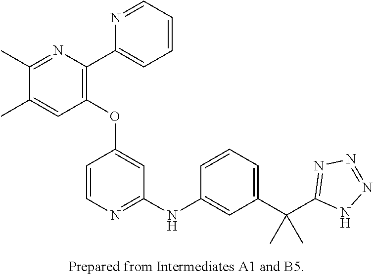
C1(OC2=CC(NC3=CC(C(C4=NN=NN4)(C)C)=CC=C3)=NC=C2)=C(C2=CC=CC=N2)N=C(C)C(C)=C1
